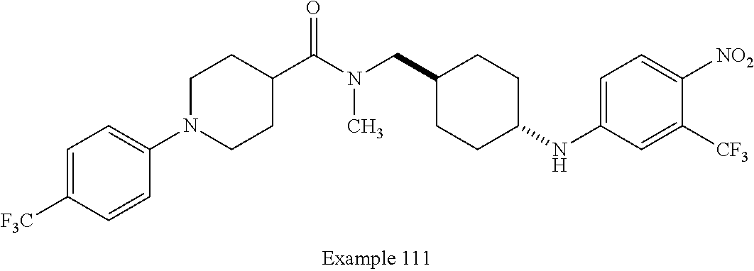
C1=C([F3C])C=CC(N2CCC(C(N(CC3CCC(NC4=CC=C([NO2])C([CF3])=C4)CC3)C)=O)CC2)=C1
